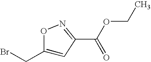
O1C(CBr)=CC(C(OCC)=O)=N1
